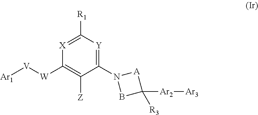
N1(C2=[Y]C([R1])=[X]C([W][V][Ar1])=C2[Z])BC([Ar2][Ar3])([R3])[A]1
